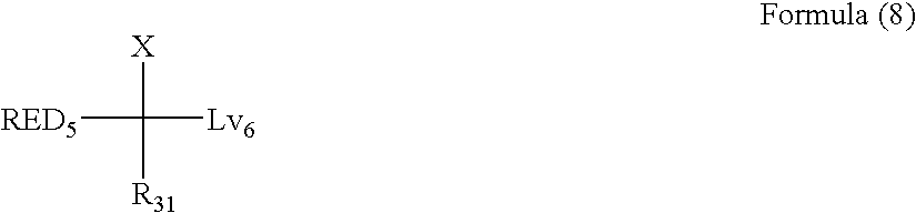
[RED5]C([Lv6])([X])[R31]
